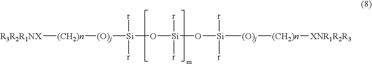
[R3R2R1NX][(CH2)n][(O)j][Si](O[Si](O[Si]([(O)j][(CH2)n][XNR1R2R3])([r])[r])([r])[r])([r])[r]
